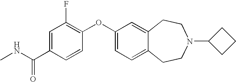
C1(OC2=C(F)C=C(C(NC)=O)C=C2)=CC=C2C(=C1)CCN(C1CCC1)CC2
